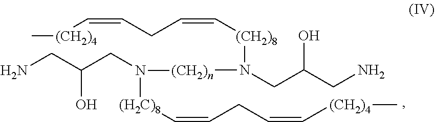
[(CH2)4](C=CCC=C[(CH2)8]N([(CH2)n]N([(H2C)8]C=CCC=C[(CH2)4]C)CC(CN)O)CC(CN)O)C
